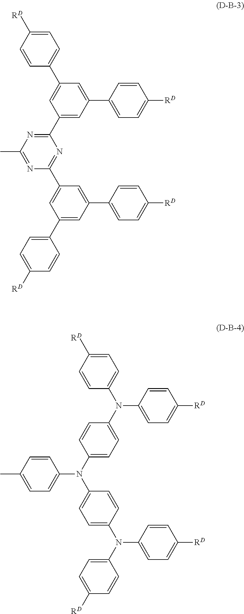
C1=CC([RD])=CC=C1C1=CC(C2=NC(C)=NC(C3=CC(C4=CC=C([RD])C=C4)=CC(C4=CC=C([RD])C=C4)=C3)=N2)=CC(C2=CC=C([RD])C=C2)=C1.C1=CC([RD])=CC=C1N(C1=CC=C(N(C2=CC=C(N(C3=CC=C([RD])C=C3)C3=CC=C([RD])C=C3)C=C2)C2=CC=C(C)C=C2)C=C1)C1=CC=C([RD])C=C1
